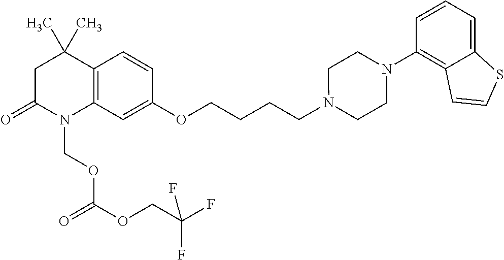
C1C(=O)N(COC(=O)OCC(F)(F)F)C2=C(C1(C)C)C=CC(OCCCCN1CCN(C3=C4C(=CC=C3)SC=C4)CC1)=C2
